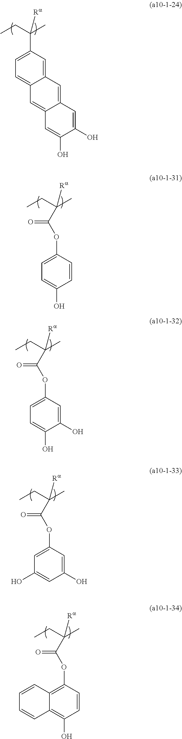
C1(C(C)(CC)[Ra])=CC=C2C(=C1)C=C1C(=C2)C=C(O)C(O)=C1.C(C(C)(CC)[Ra])(OC1=CC=C(O)C=C1)=O.C(C(C)(CC)[Ra])(OC1=CC=C(O)C(O)=C1)=O.C(C(C)(CC)[Ra])(OC1=CC(O)=CC(O)=C1)=O.C(C(C)(CC)[Ra])(OC1=C2C(=C(O)C=C1)C=CC=C2)=O
